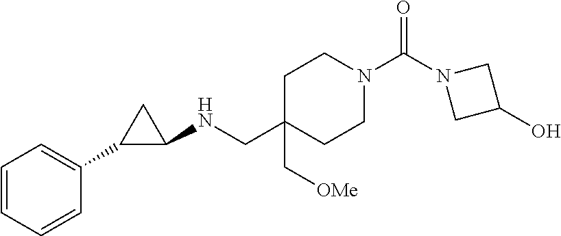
C1=CC=CC(C2C(NCC3(C[OMe])CCN(C(N4CC(O)C4)=O)CC3)C2)=C1
